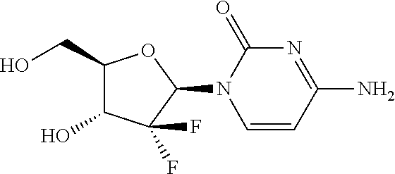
C1(CO)C(O)C(F)(F)C(N2C=CC(N)=NC2=O)O1
